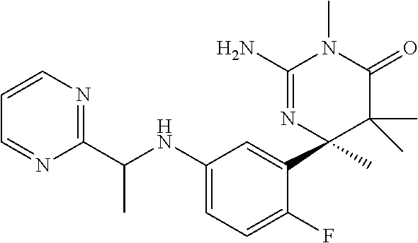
C1(NC(C2=NC=CC=N2)C)=CC=C(F)C(C2(C)C(C)(C)C(=O)N(C)C(N)=N2)=C1
